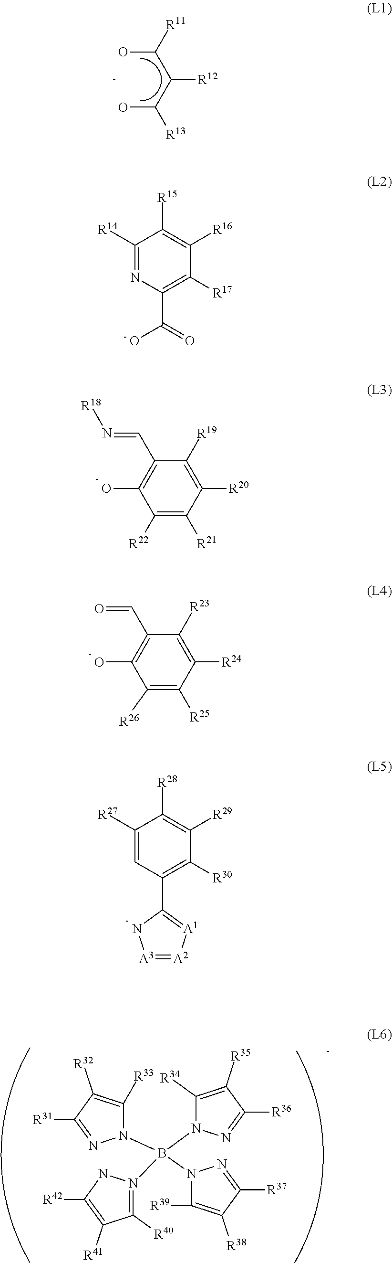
C1([R14])=NC(C(=O)O)=C([R17])C([R16])=C1[R15].C1(C=N[R18])=C(O)C([R22])=C([R21])C([R20])=C1[R19].C1(C=O)=C(O)C([R26])=C([R25])C([R24])=C1[R23].C1([R27])=CC(C2=[A1][A2]=[A3]N2)=C([R30])C([R29])=C1[R28].OC(C(C(O)[R11])[R12])[R13].C1([R34])=C([R35])C([R36])=NN1B(N1C([R33])=C([R32])C([R31])=N1)(N1C([R39])=C([R38])C([R37])=N1)N1=C([R40])C([R41])=C([R42])N1
